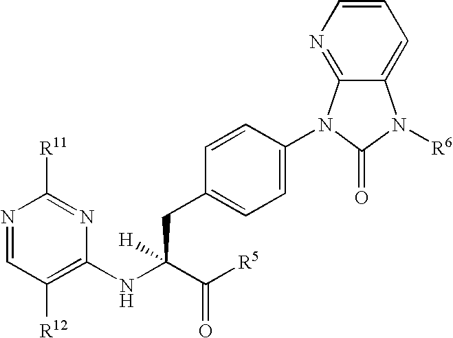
C12=CC=CN=C1N(C1=CC=C(CC(NC3=C([R12])C=NC([R11])=N3)(C([R5])=O)[H])C=C1)C(=O)N2[R6]
